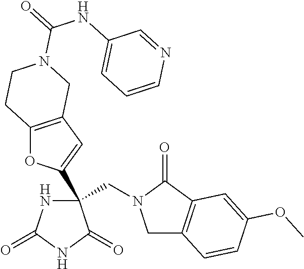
C(C1(C2=CC3=C(O2)CCN(C(=O)NC2=CC=CN=C2)C3)NC(=O)NC1=O)N1CC2=C(C1=O)C=C(OC)C=C2
